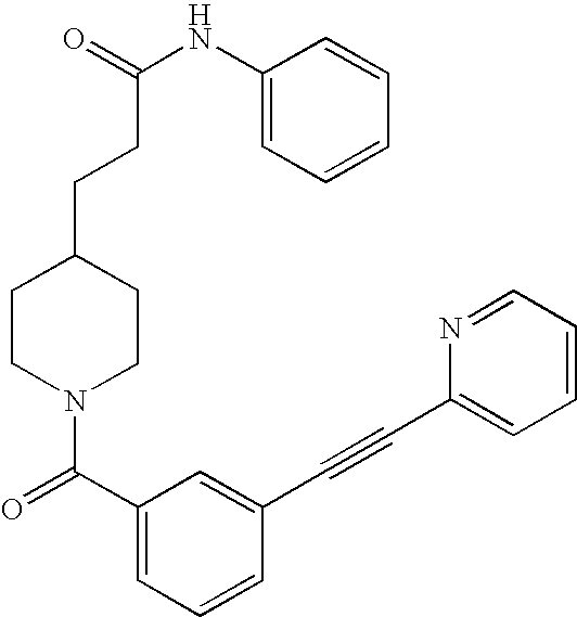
C1CN(C(=O)C2=CC=CC(C#CC3=CC=CC=N3)=C2)CCC1CCC(NC1=CC=CC=C1)=O
